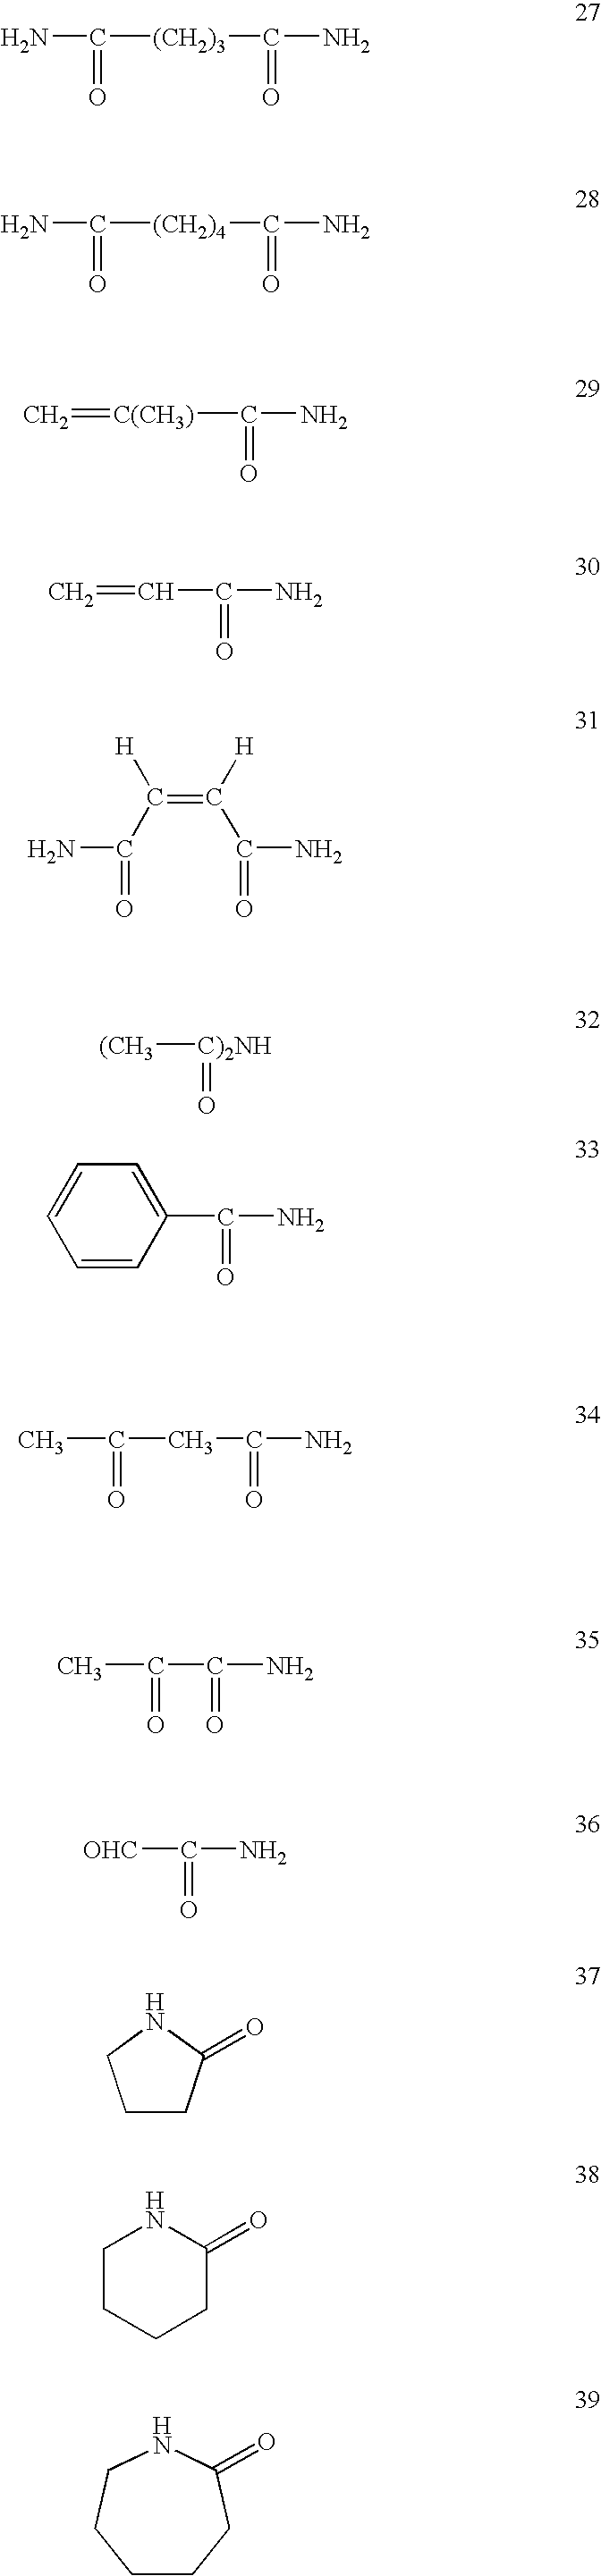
NC([(CH2)3]C(N)=O)=O.NC([(CH2)4]C(N)=O)=O.C=[C(CH3)]C(N)=O.C=CC(N)=O.C(=C(C(N)=O)[H])([H])C(N)=O.[(CH3][C)2NH]=O.C1=CC(C(N)=O)=CC=C1.CC(CC(N)=O)=O.CC(C(N)=O)=O.[OHC]C(N)=O.C1CC(=O)NC1.C1CCCC(=O)N1.C1CCC(=O)NCC1
